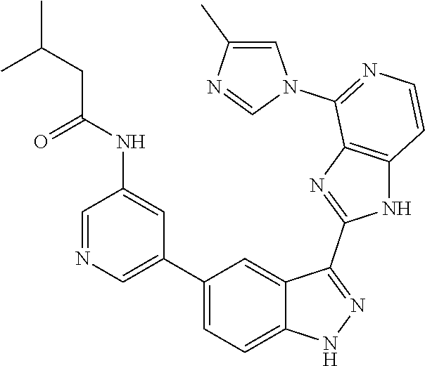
C1(C2=CN=CC(NC(CC(C)C)=O)=C2)=CC=C2C(=C1)C(C1=NC3=C(N1)C=CN=C3N1C=C(C)N=C1)=NN2
